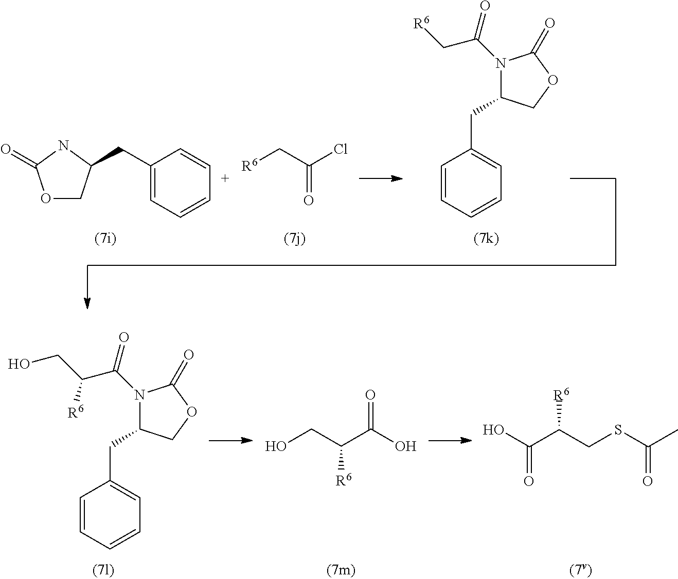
O1CC(CC2=CC=CC=C2)NC1=O.C(=O)(C[R6])Cl.C1=CC=CC=C1CC1N(C(=O)C[R6])C(=O)OC1.C1=CC=CC=C1CC1N(C(=O)C(CO)[R6])C(=O)OC1.[R6]C(CO)C(O)=O.[R6]C(C(O)=O)CSC(C)=O
